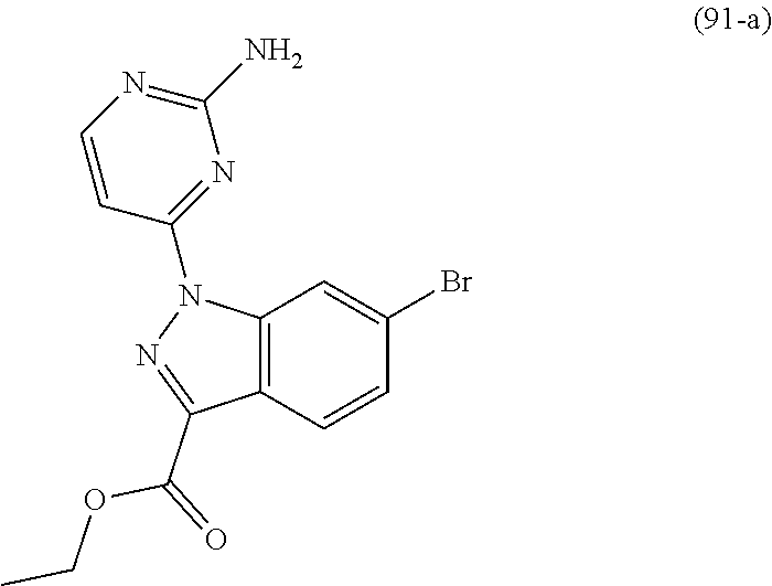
C12=C(C=CC(Br)=C1)C(C(=O)OCC)=NN2C1=NC(N)=NC=C1
